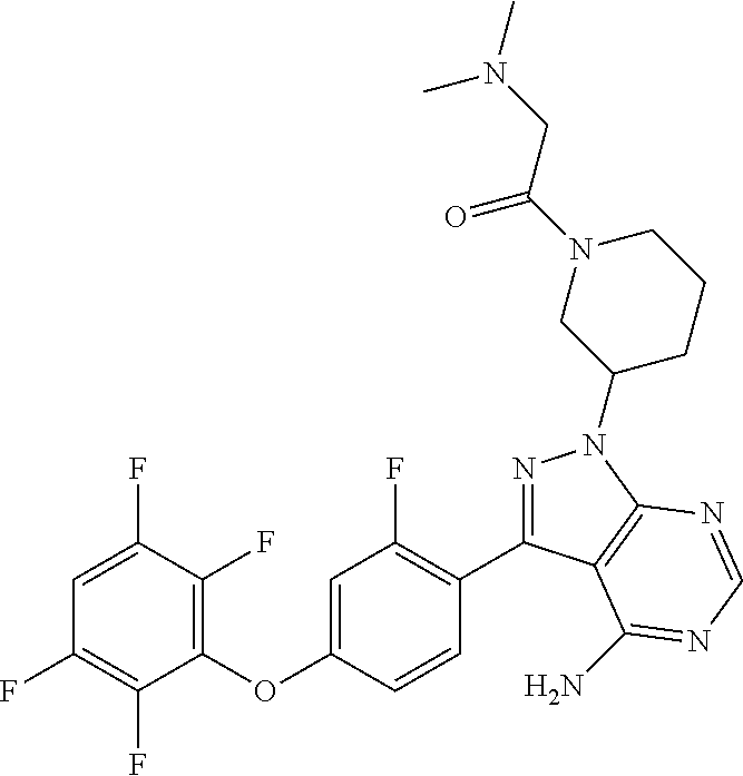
C1(OC2=CC(F)=C(C3=NN(C4CCCN(C(CN(C)C)=O)C4)C4=C3C(N)=NC=N4)C=C2)=C(F)C(F)=CC(F)=C1F
